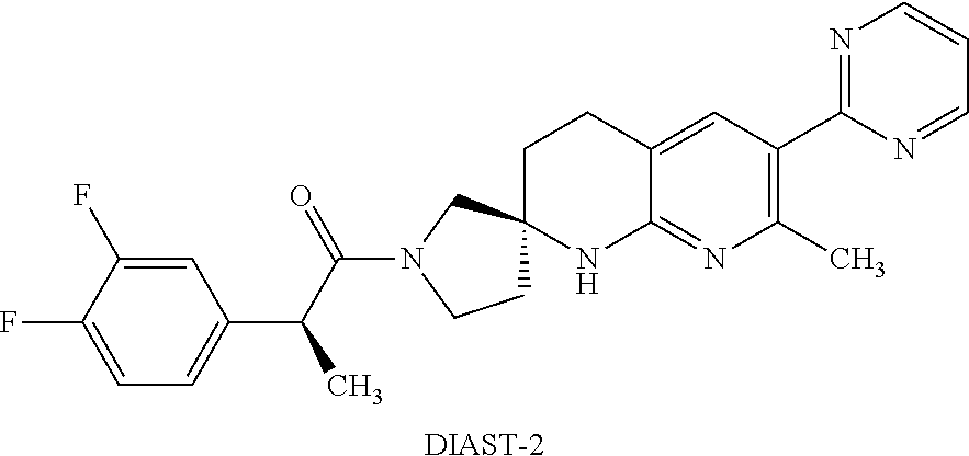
C1=C(F)C(F)=CC(C(C(N2CCC3(C2)CCC2=CC(C4=NC=CC=N4)=C(C)N=C2N3)=O)C)=C1.[DIAST-2]
